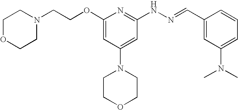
N1(CCOC2=CC(N3CCOCC3)=CC(NN=CC3=CC(N(C)C)=CC=C3)=N2)CCOCC1
